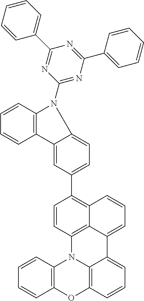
C12=C(C=CC=C1)N1C3=C(O2)C=CC=C3C2=CC=CC3=C(C4=CC=C5C(=C4)C4=C(C=CC=C4)N5C4=NC(C5=CC=CC=C5)=NC(C5=CC=CC=C5)=N4)C=CC1=C32
